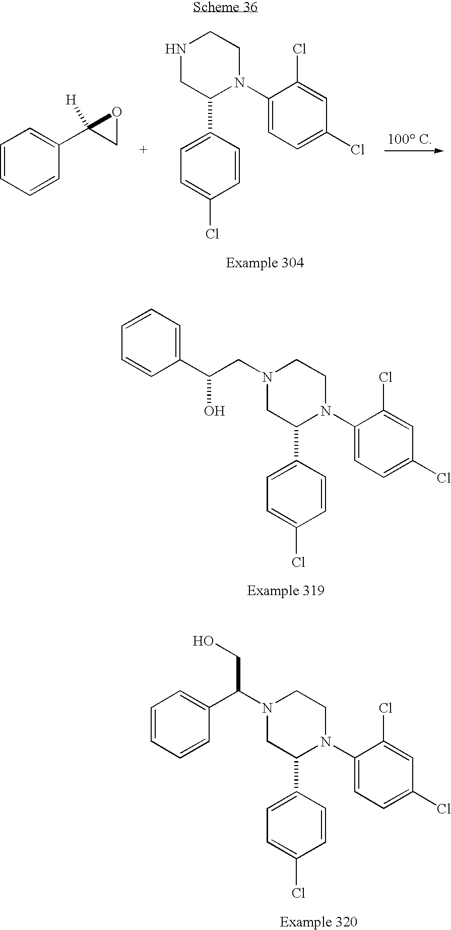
C1=CC=CC(C2([H])CO2)=C1.N1CC(C2=CC=C(Cl)C=C2)N(C2=CC=C(Cl)C=C2Cl)CC1.C1=C(C(CN2CC(C3=CC=C(Cl)C=C3)N(C3=CC=C(Cl)C=C3Cl)CC2)O)C=CC=C1.C1=CC=CC(C(N2CC(C3=CC=C(Cl)C=C3)N(C3=CC=C(Cl)C=C3Cl)CC2)CO)=C1
